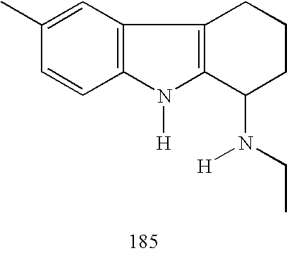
C1(C)=CC2=C(C=C1)N([H])C1=C2CCCC1N([H])CC
